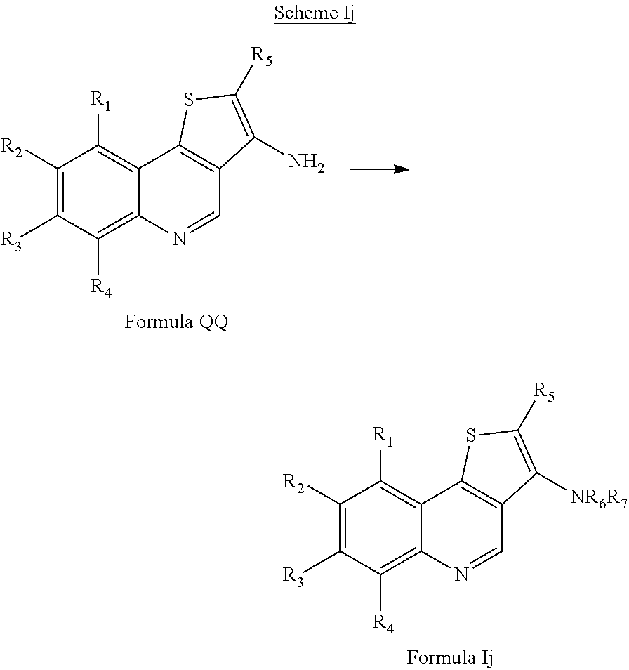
C1([R2])=C([R3])C([R4])=C2C(=C1[R1])C1=C(C=N2)C(N)=C([R5])S1.C1([R2])=C([R3])C([R4])=C2C(=C1[R1])C1=C(C=N2)C([NR6R7])=C([R5])S1
